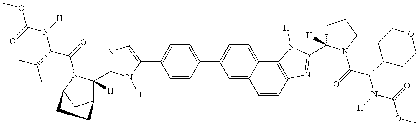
COC(N([H])C(C(C)C)C(=O)N1C([H])(C2=NC=C(C3=CC=C(C4=CC=C5C(=C4)C=CC4=C5N([H])C(C5([H])CCCN5C(=O)C(C5CCOCC5)N([H])C(=O)OC)=N4)C=C3)N2[H])C2CC1CC2)=O
